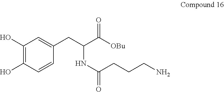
C1(O)=C(O)C=CC(CC(NC(=O)CCCN)C([OBu])=O)=C1
